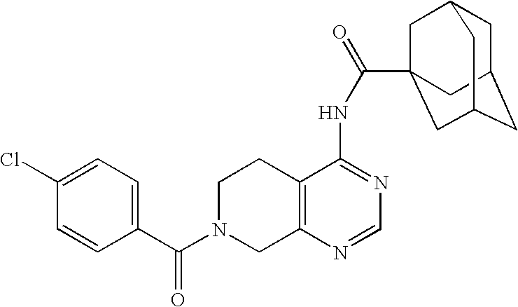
C1N(C(=O)C2=CC=C(Cl)C=C2)CC2=C(C1)C(NC(=O)C13CC4CC(CC(C1)C4)C3)=NC=N2
